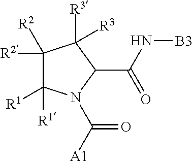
C1([R2])([R2])C([R1])([R1])N(C([A1])=O)C(C(N[B3])=O)C1([R3])[R3]
